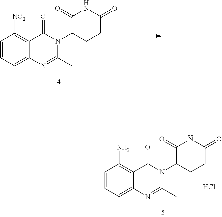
C1=CC=C2C(=C1[NO2])C(=O)N(C1CCC(=O)NC1=O)C(C)=N2.C1=CC=C2C(=C1N)C(=O)N(C1CCC(=O)NC1=O)C(C)=N2.Cl
